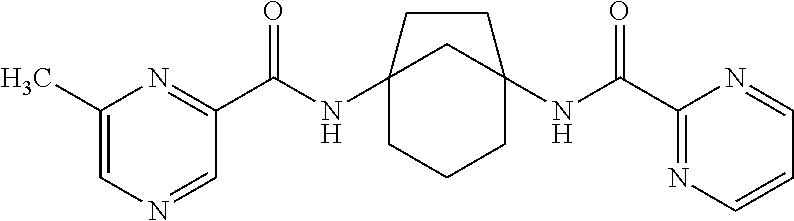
C12(NC(C3=NC(C)=CN=C3)=O)CCCC(NC(C3=NC=CC=N3)=O)(C1)CC2
